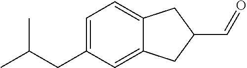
C1=C(CC(C)C)C=C2C(=C1)CC(C=O)C2
